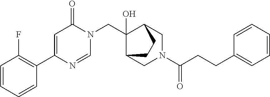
C1(C2=C(F)C=CC=C2)=CC(=O)N(CC2(O)C3CN(C(=O)CCC4=CC=CC=C4)CC2CC3)C=N1
